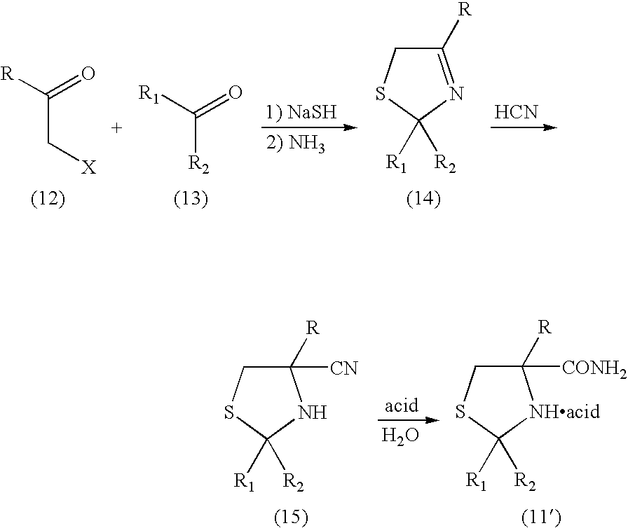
[R]C(=O)C[X].[R1]C(=O)[R2].C1([R])=NC([R1])([R2])SC1.[HCN].O.C1([R])([CN])CSC([R1])([R2])N1.C1([R])([CONH2])CSC([R1])([R2])[NHacid]1
